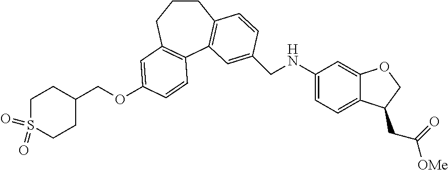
C1CCC2=C(C3=C1C=CC(CNC1=CC=C4C(=C1)OCC4CC([OMe])=O)=C3)C=CC(OCC1CCS(=O)(=O)CC1)=C2
